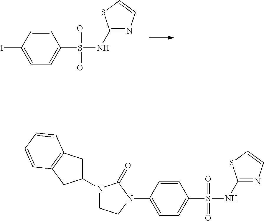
C1=CC(I)=CC=C1S(NC1=NC=CS1)(=O)=O.C1=CC(N2CCN(C3CC4=C(C3)C=CC=C4)C2=O)=CC=C1S(NC1=NC=CS1)(=O)=O
